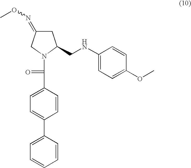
C(C1=CC=C(C2=CC=CC=C2)C=C1)(N1CC(=NOC)CC1CNC1=CC=C(OC)C=C1)=O
